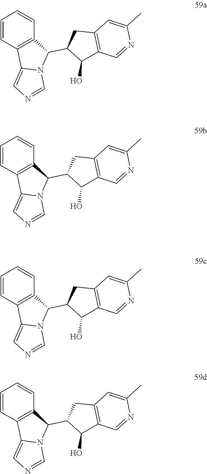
C1=CC2=C(C=C1)C(C1C(O)C3=C(C1)C=C(C)N=C3)N1C2=CN=C1.C1=CC2=C(C=C1)C(C1C(O)C3=C(C1)C=C(C)N=C3)N1C2=CN=C1.C1=CC2=C(C=C1)C(C1C(O)C3=C(C1)C=C(C)N=C3)N1C2=CN=C1.C1=CC2=C(C=C1)C(C1C(O)C3=C(C1)C=C(C)N=C3)N1C2=CN=C1
